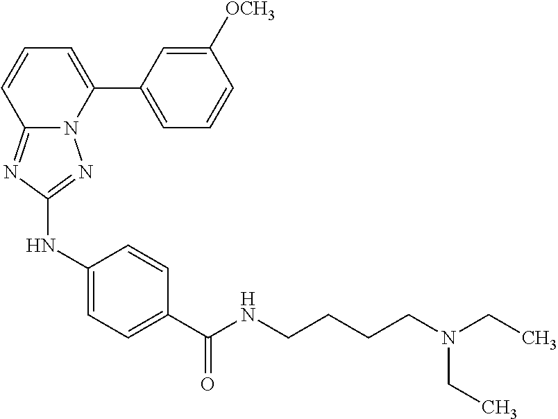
C1([OCH3])=CC(C2=CC=CC3=NC(NC4=CC=C(C(NCCCCN(CC)CC)=O)C=C4)=NN23)=CC=C1
